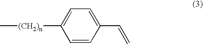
C1([(CH2)n]C)=CC=C(C=C)C=C1
